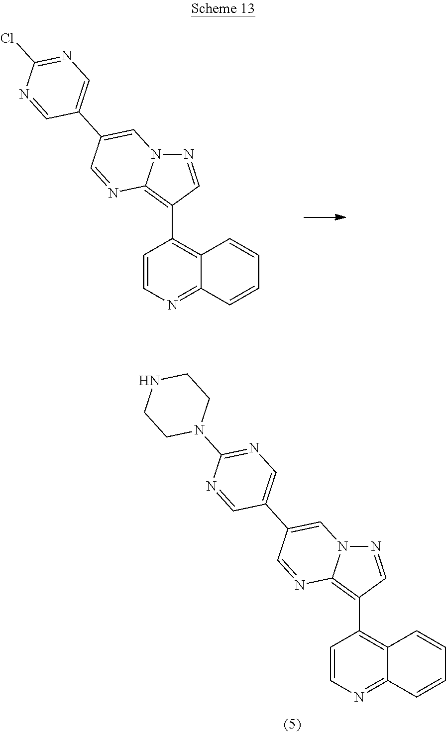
C1=CN=C2C(=C1C1=C3N(N=C1)C=C(C1=CN=C(Cl)N=C1)C=N3)C=CC=C2.C1=CN=C2C(=C1C1=C3N(N=C1)C=C(C1=CN=C(N4CCNCC4)N=C1)C=N3)C=CC=C2
